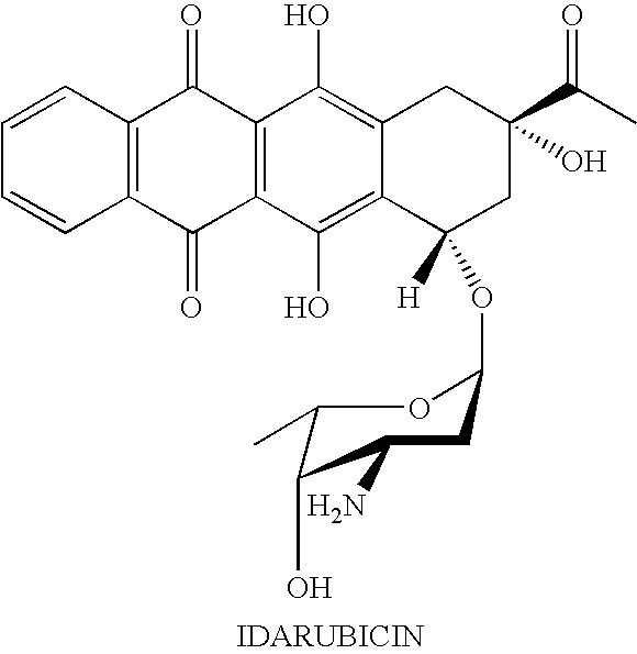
C1=CC2=C(C=C1)C(=O)C1=C(C2=O)C(O)=C2C(=C1O)C([H])(OC1CC(N)C(O)C(C)O1)CC(C(C)=O)(O)C2
